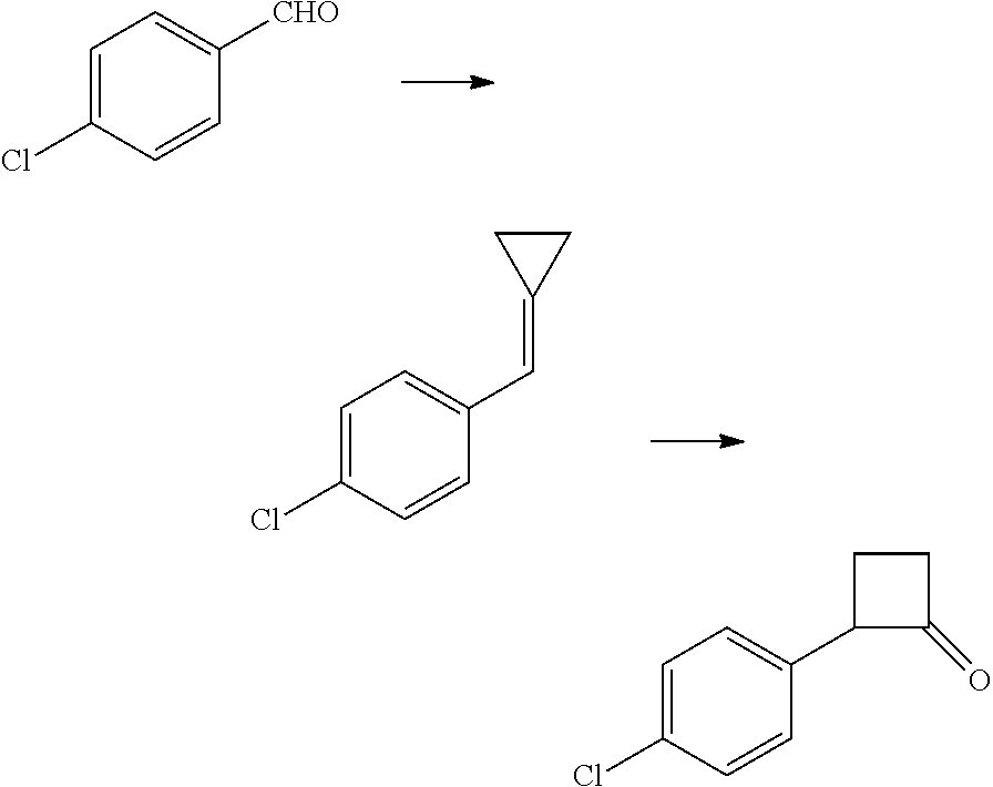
C1=C(Cl)C=CC([CHO])=C1.C1=C(Cl)C=CC(C=C2CC2)=C1.C1=C(Cl)C=CC(C2C(=O)CC2)=C1
